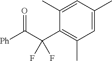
C1=C(C)C(C(C([Ph])=O)(F)F)=C(C)C=C1C
